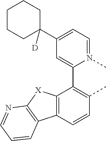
C12=C(C=CC(C)=C1C1=CC(C3([D])CCCCC3)=CC=N1C)C1=C([X]2)N=CC=C1
